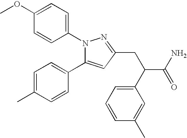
C1(OC)=CC=C(N2C(C3=CC=C(C)C=C3)=CC(CC(C(N)=O)C3=CC=CC(C)=C3)=N2)C=C1
